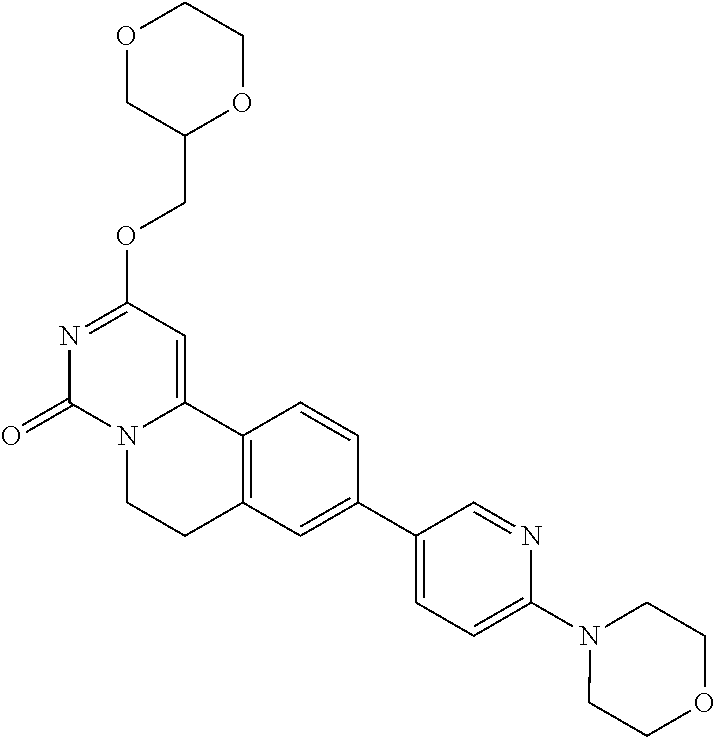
O1CC(COC2=NC(=O)N3C(=C2)C2=C(CC3)C=C(C3=CC=C(N4CCOCC4)N=C3)C=C2)OCC1
